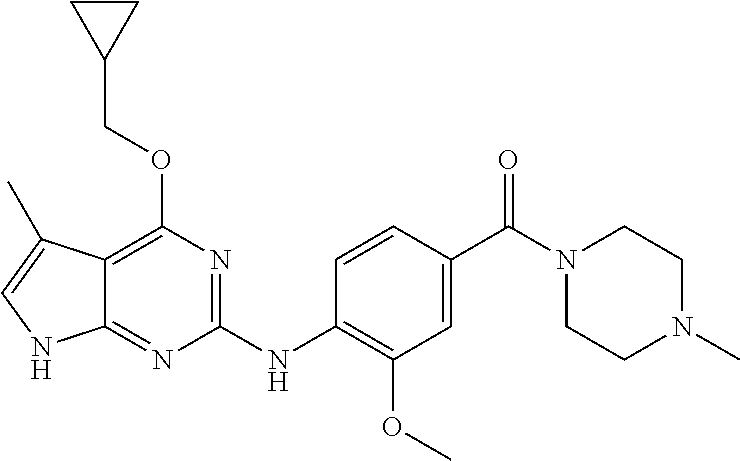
C1(NC2=C(OC)C=C(C(N3CCN(C)CC3)=O)C=C2)=NC(OCC2CC2)=C2C(=N1)NC=C2C
